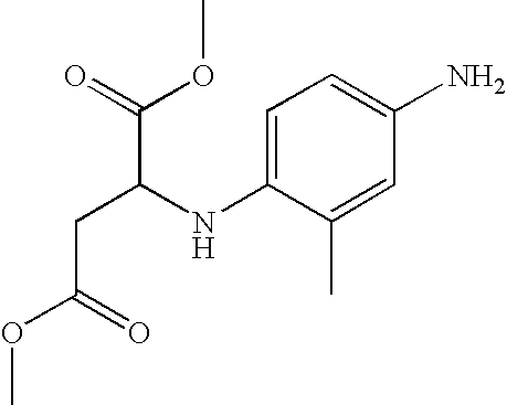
C1=C(NC(C(=O)OC)CC(OC)=O)C(C)=CC(N)=C1
